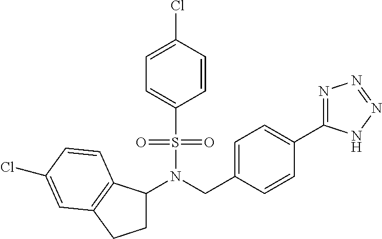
N(CC1=CC=C(C2=NN=NN2)C=C1)(S(=O)(=O)C1=CC=C(Cl)C=C1)C1CCC2=C1C=CC(Cl)=C2
